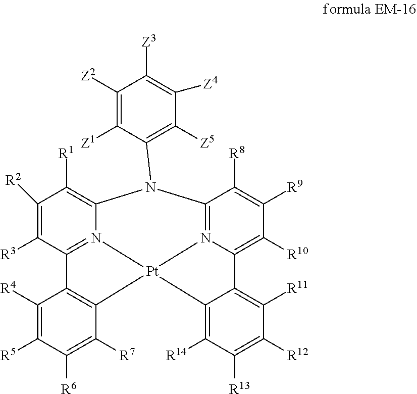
C1([Z2])=C([Z1])C(N2C3=C([R1])C([R2])=C([R3])C4=N3[Pt]3(N5=C2C([R8])=C([R9])C([R10])=C5C2=C([R11])C([R12])=C([R13])C([R14])=C32)C2=C4C([R4])=C([R5])C([R6])=C2[R7])=C([Z5])C([Z4])=C1[Z3]
